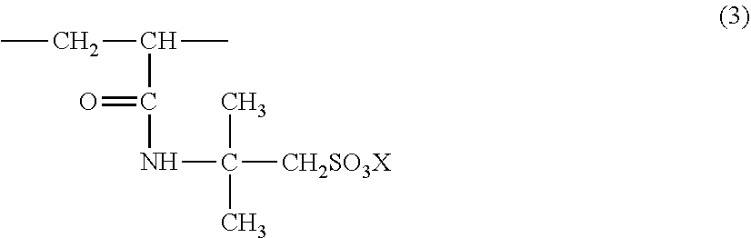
CCC(C)C(=O)NC([CH2SO3X])(C)C
